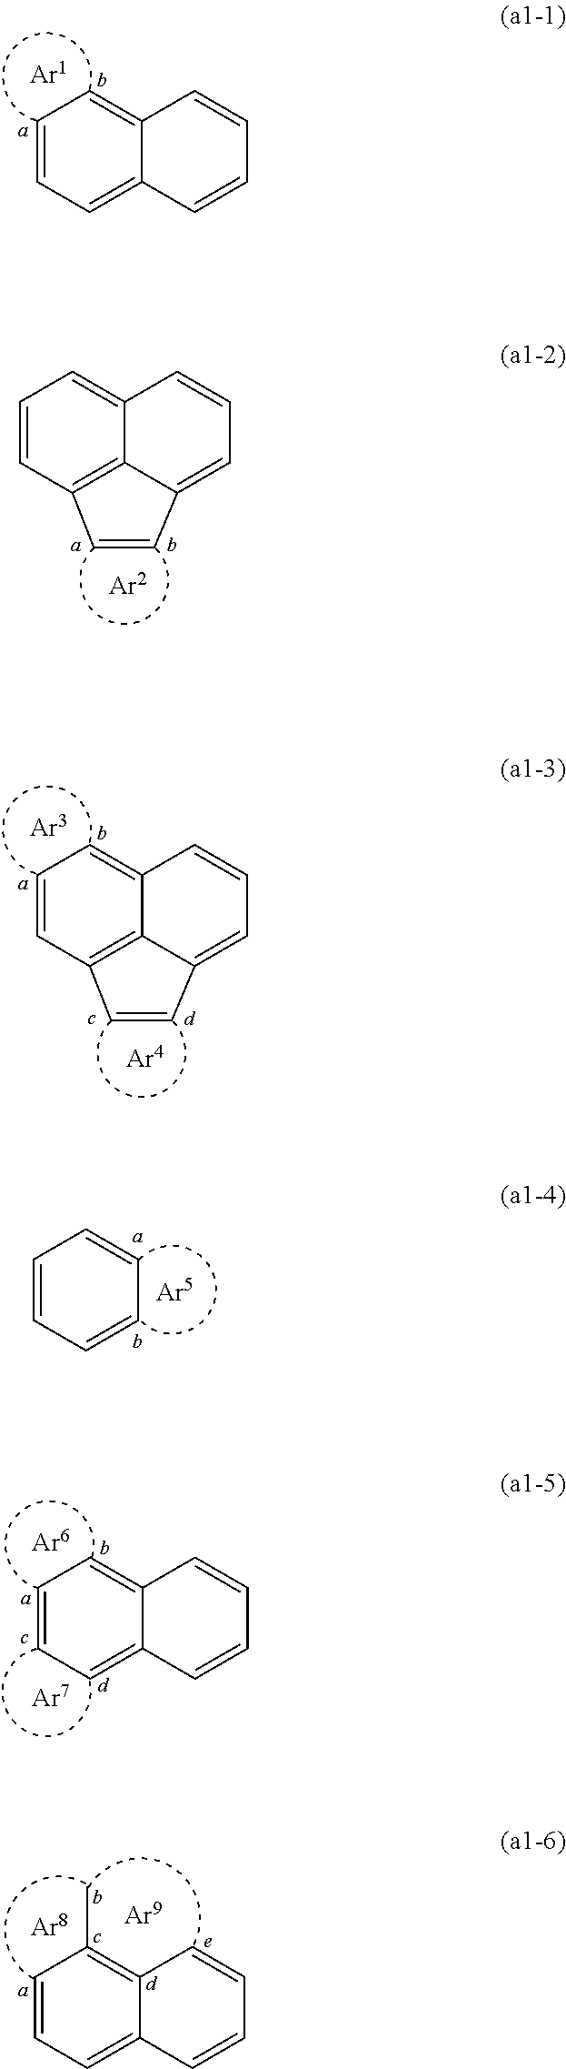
C1=CC=C2C(=C1)C=CC=C2.C1=CC2=C3C(=C1)C=CC=C3C=C2.C1=CC2=C3C(=C1)C=CC=C3C=C2.C1=CC=CC=C1.C1=CC=C2C(=C1)C=CC=C2.C1=CC=C2C(=C1C)C=CC=C2
